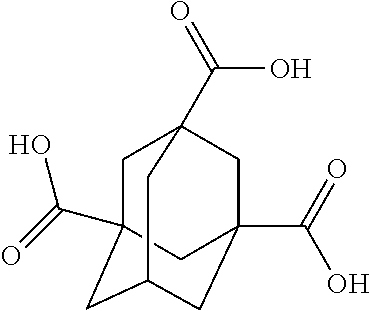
C1C2(C(=O)O)CC3CC(C(=O)O)(CC1(C(=O)O)C3)C2
